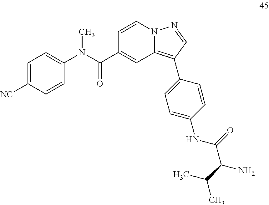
C1=CN2C(=C(C3=CC=C(NC(C(C(C)C)N)=O)C=C3)C=N2)C=C1C(N(C1=CC=C([NC])C=C1)C)=O
